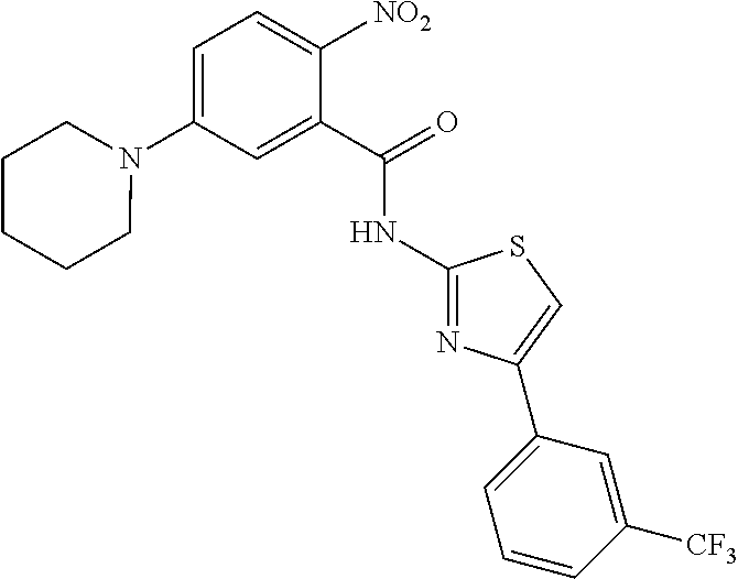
C1(NC(C2=CC(N3CCCCC3)=CC=C2[NO2])=O)=NC(C2=CC=CC([CF3])=C2)=CS1
